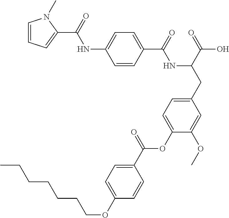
C1=CC(C(=O)NC(CC2=CC=C(OC(C3=CC=C(OCCCCCCC)C=C3)=O)C(OC)=C2)C(=O)O)=CC=C1NC(=O)C1=CC=CN1C
